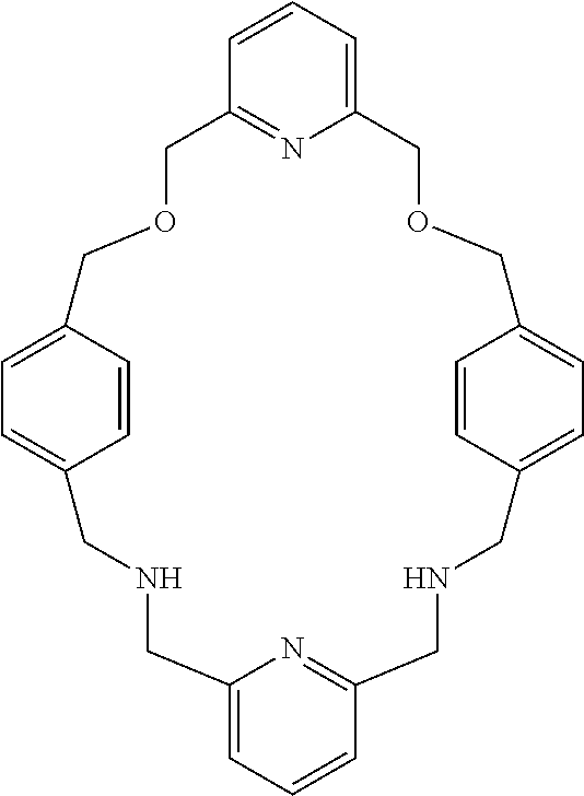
C1=CC2=CC=C1CNCC1=CC=CC(=N1)CNCC1=CC=C(COCC3=CC=CC(=N3)COC2)C=C1
